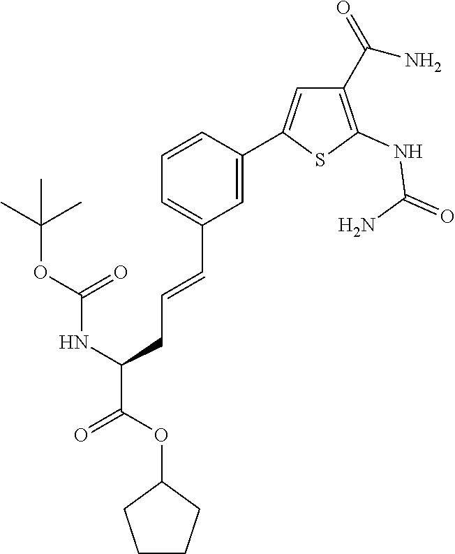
S1C(NC(N)=O)=C(C(=O)N)C=C1C1=CC(C=CCC(C(=O)OC2CCCC2)NC(OC(C)(C)C)=O)=CC=C1
